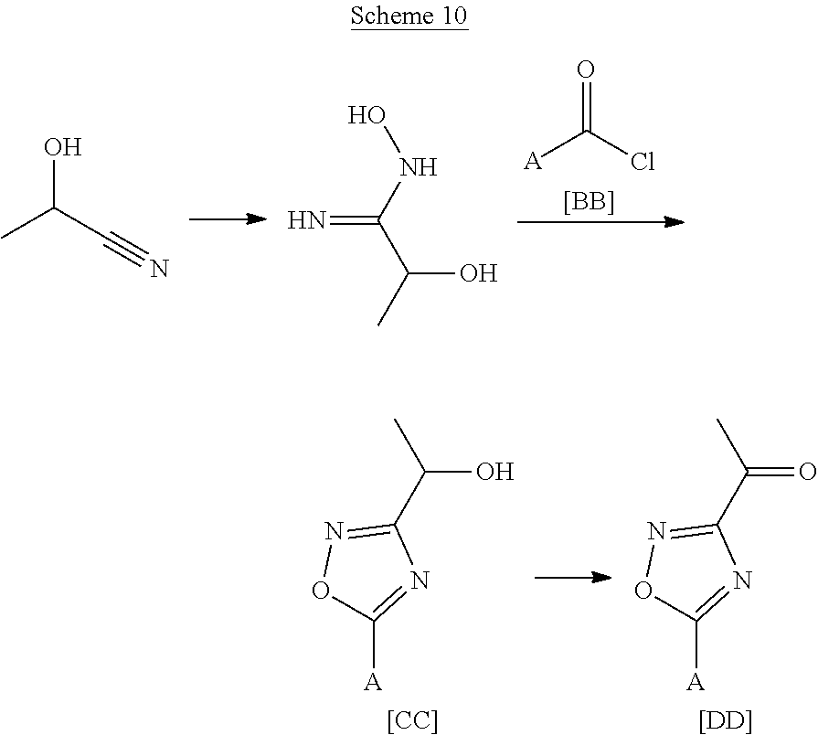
[A]C(=O)Cl.[[BB]].CC(O)C#N.N=C(NO)C(O)C.C1(C(O)C)=NOC([A])=N1.[[CC]].C1(C(=O)C)=NOC([A])=N1.[[DD]]
